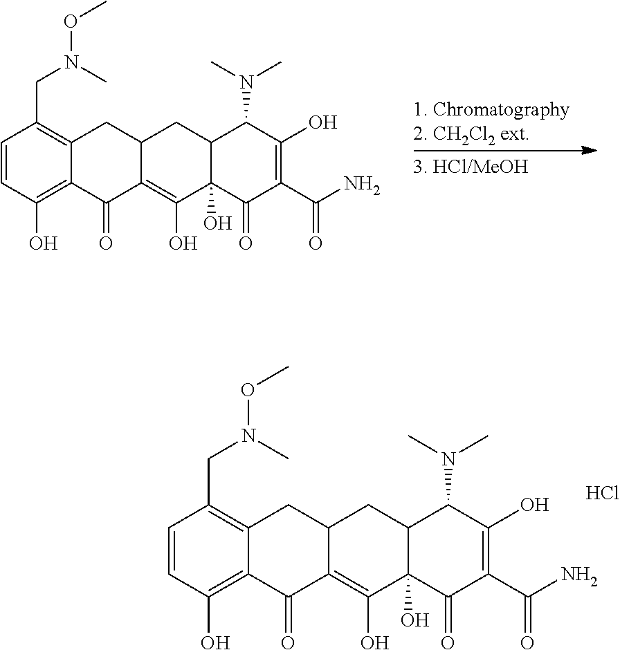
C1=CC(O)=C2C(=C1CN(C)OC)CC1C(=C(O)C3(O)C(C1)C(N(C)C)C(O)=C(C(N)=O)C3=O)C2=O.C1=CC(O)=C2C(=C1CN(C)OC)CC1C(=C(O)C3(O)C(C1)C(N(C)C)C(O)=C(C(N)=O)C3=O)C2=O.Cl
